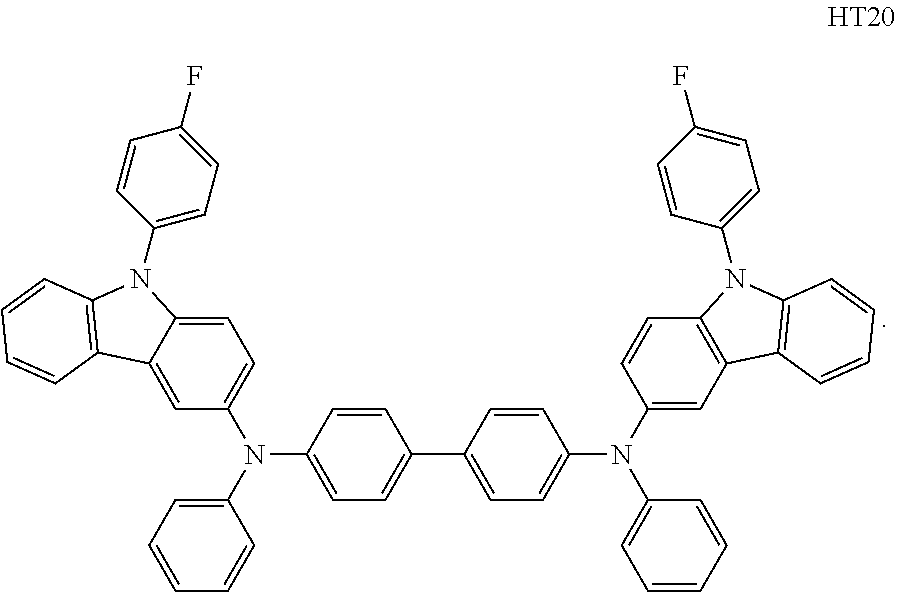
C1=C2C(=CC(N(C3=CC=CC=C3)C3=CC=C(C4=CC=C(N(C5=CC=CC=C5)C5=CC6=C(C=C5)N(C5=CC=C(F)C=C5)C5=C6C=CC=C5)C=C4)C=C3)=C1)C1=C(N2C2=CC=C(F)C=C2)C=CC=C1
